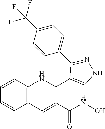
C1=CC(C=CC(NO)=O)=C(NCC2=CNN=C2C2=CC=C(C(F)(F)F)C=C2)C=C1
